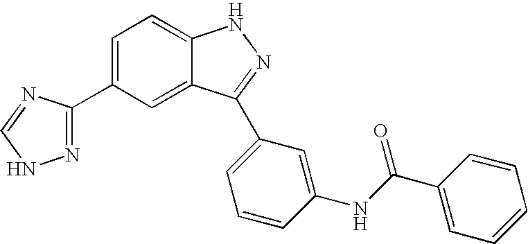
C1(C2=NNC=N2)=CC=C2C(=C1)C(C1=CC=CC(NC(C3=CC=CC=C3)=O)=C1)=NN2
